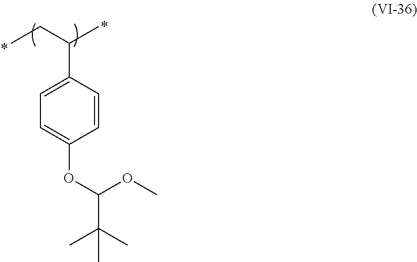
CCC(C)C1=CC=C(OC(C(C)(C)C)OC)C=C1
